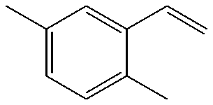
C1(C)=CC=C(C)C(C=C)=C1
